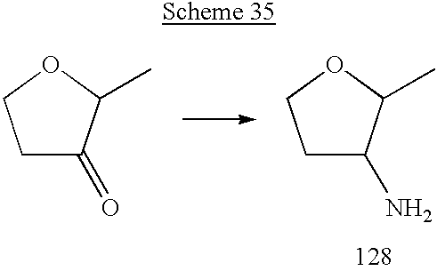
C1C(=O)C(C)OC1.C1C(N)C(C)OC1
